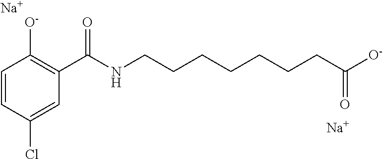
C1(C(NCCCCCCCC([O-])=O)=O)=C([O-])C=CC(Cl)=C1.[Na].[Na]
